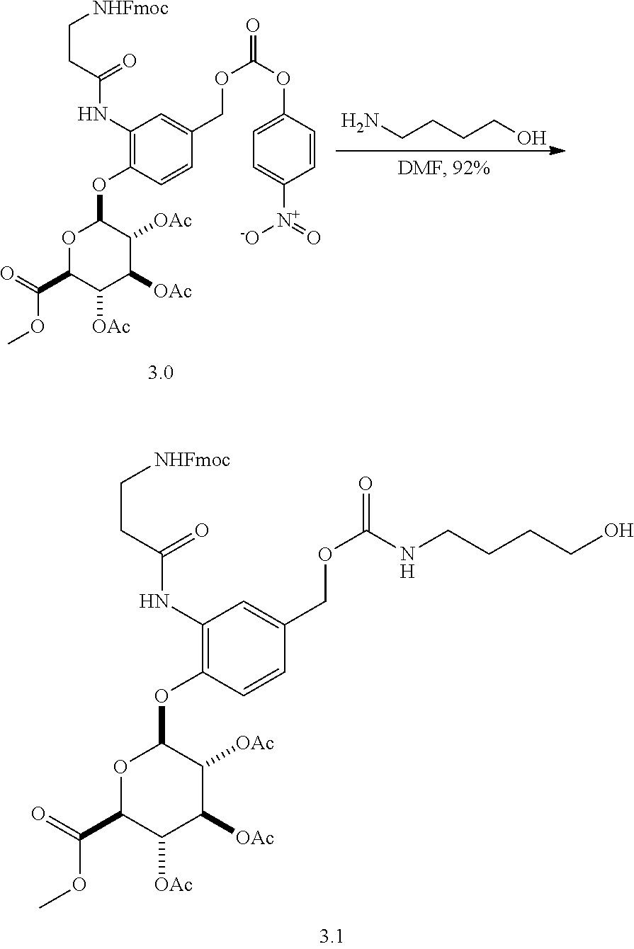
C1(NC(CC[NHFmoc])=O)=C(OC2OC(C(=O)OC)C([OAc])C([OAc])C2[OAc])C=CC(COC(=O)NCCCCO)=C1.C1(NC(CC[NHFmoc])=O)=C(OC2OC(C(=O)OC)C([OAc])C([OAc])C2[OAc])C=CC(COC(=O)OC2=CC=C([N+](=O)[-O])C=C2)=C1.NCCCCO
